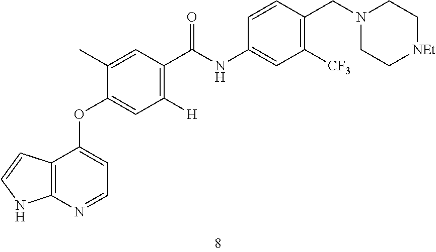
C12=C(N=CC=C1OC1=CC([H])=C(C(NC3=CC([CF3])=C(CN4CC[NEt]CC4)C=C3)=O)C=C1C)NC=C2
